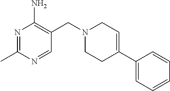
N1=C(C)N=CC(CN2CCC(C3=CC=CC=C3)=CC2)=C1N
